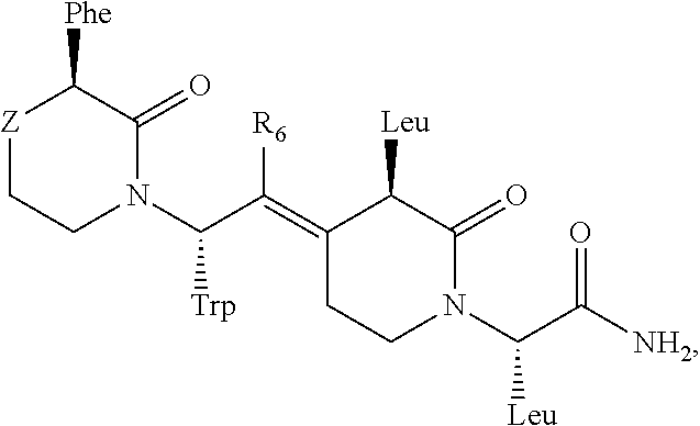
[Z]1CCN(C(C(=C2C([Leu])C(=O)N(C(C([NH2])=O)[Leu])CC2)[R6])[Trp])C(=O)C1[Phe]
